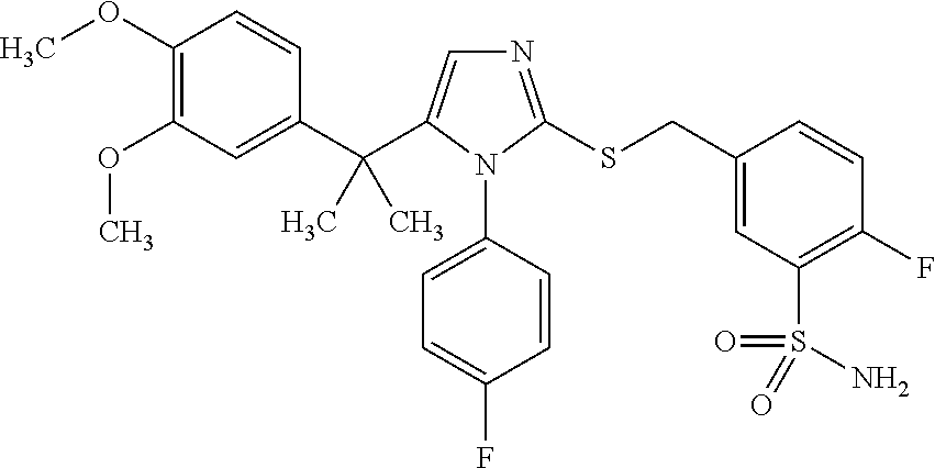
C1(C(C2=CN=C(SCC3=CC(S(=O)(=O)N)=C(F)C=C3)N2C2=CC=C(F)C=C2)(C)C)=CC(OC)=C(OC)C=C1
